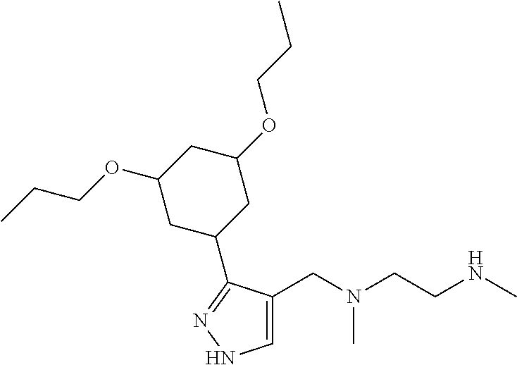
C1=C(CN(CCNC)C)C(C2CC(OCCC)CC(OCCC)C2)=NN1
